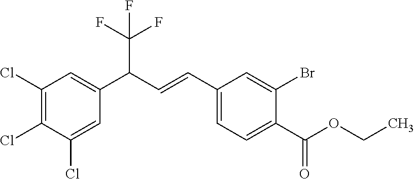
C1(Cl)=C(Cl)C(Cl)=CC(C(C=CC2=CC=C(C(OCC)=O)C(Br)=C2)C(F)(F)F)=C1
